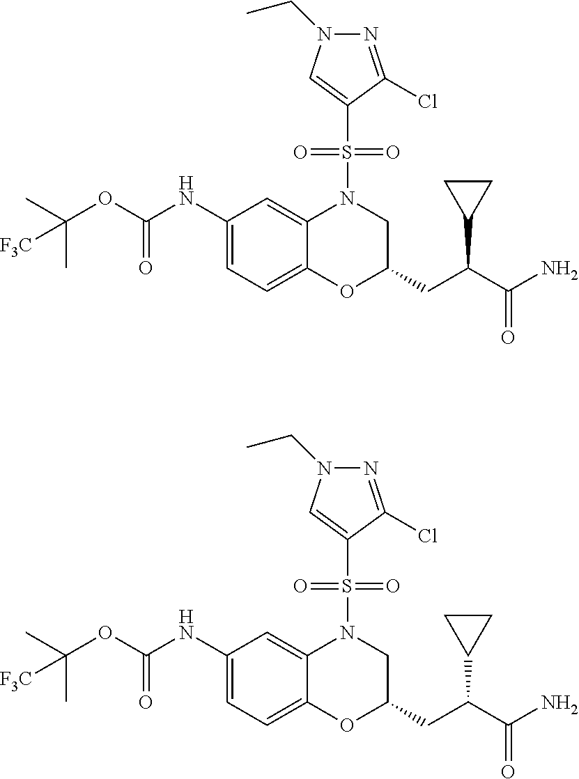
C1(NC(OC(C)(C)[F3C])=O)=CC=C2C(=C1)N(S(C1=CN(CC)N=C1Cl)(=O)=O)CC(CC(C(N)=O)C1CC1)O2.C1(NC(OC(C)(C)[F3C])=O)=CC=C2C(=C1)N(S(C1=CN(CC)N=C1Cl)(=O)=O)CC(CC(C(N)=O)C1CC1)O2
